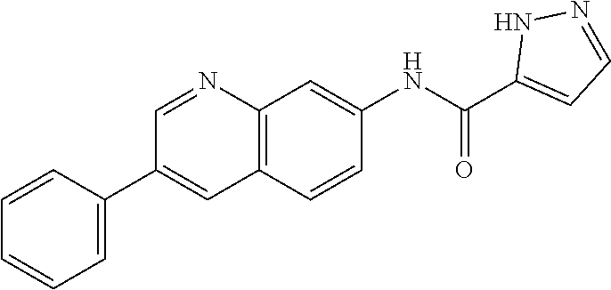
C1=CC(C2=CC3=C(N=C2)C=C(NC(C2=CC=NN2)=O)C=C3)=CC=C1
